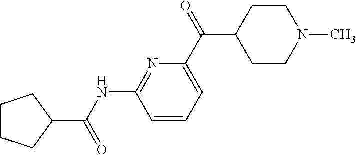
C(NC1=NC(C(C2CCN(C)CC2)=O)=CC=C1)(=O)C1CCCC1
